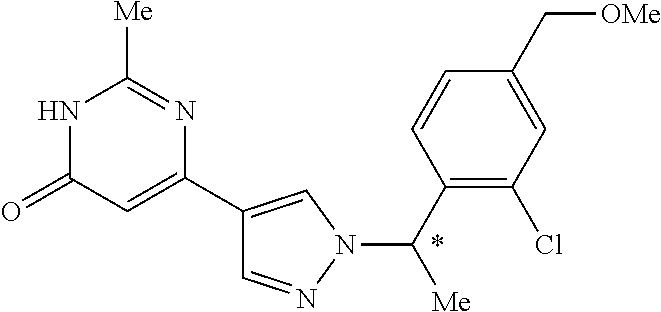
C1=NN(C(C2=C(Cl)C=C(C[OMe])C=C2)[Me])C=C1C1=CC(=O)NC([Me])=N1
